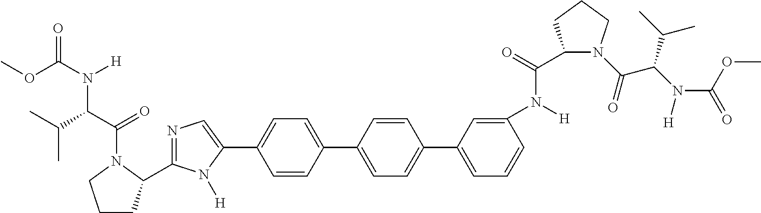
COC(N([H])C(C(=O)N1C(C2=NC=C(C3=CC=C(C4=CC=C(C5=CC=CC(N(C(=O)C6N(C(C(C(C)C)N(C(=O)OC)[H])=O)CCC6)[H])=C5)C=C4)C=C3)N2[H])CCC1)C(C)C)=O
